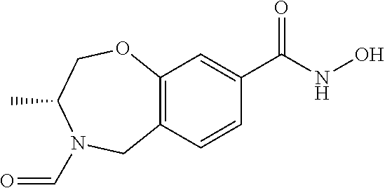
C12=C(C=CC(C(NO)=O)=C1)CN(C=O)C(C)CO2
